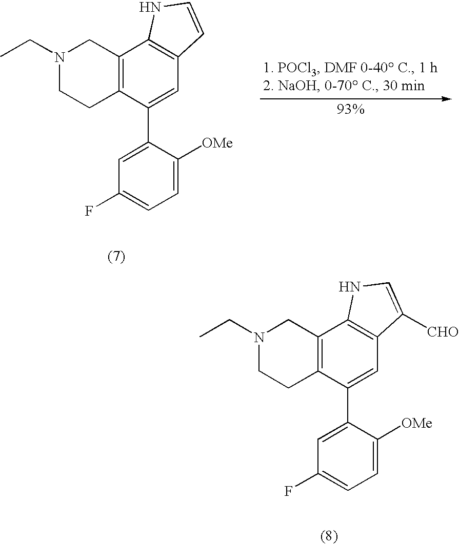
C12=C(C(C3=CC(F)=CC=C3[OMe])=CC3=C1NC=C3)CCN(CC)C2.C12=C(C(C3=CC(F)=CC=C3[OMe])=CC3=C1NC=C3[CHO])CCN(CC)C2
